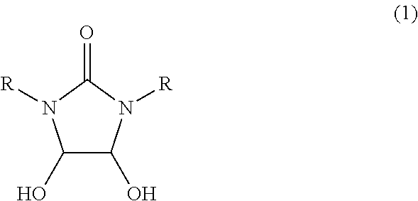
C1(O)C(O)N([R])C(=O)N1[R]
